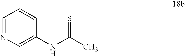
N(C1=CN=CC=C1)C(C)=S
